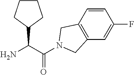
C(C(=O)N1CC2=C(C=C(F)C=C2)C1)(N)C1CCCC1
